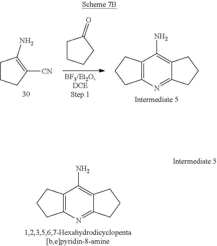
C12=C(N=C3C(=C1N)CCC3)CCC2.C1CCC([CN])=C1N.C1CCCC1=O.C12=C(N=C3C(=C1N)CCC3)CCC2
